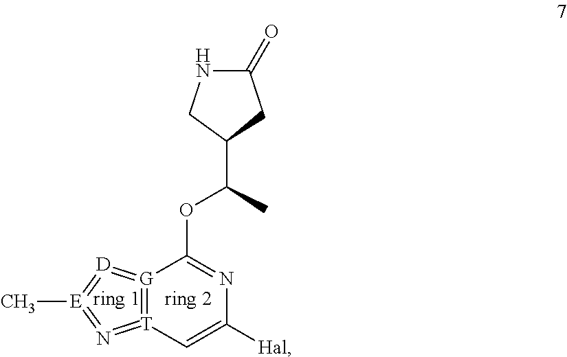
C1(=O)NCC(C(OC2=NC([Hal])=C[T]3=[G]2=[D]=[E](C)=N=3)C)C1
